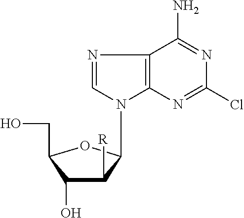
C12=C(N=C(Cl)N=C1N)N(C1C([R])C(O)C(CO)O1)C=N2
